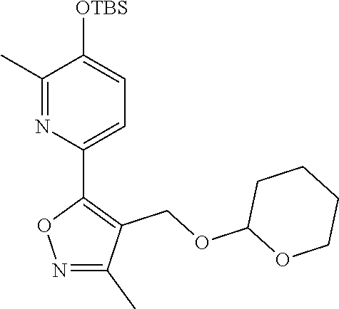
C1(C)=NC(C2=C(COC3OCCCC3)C(C)=NO2)=CC=C1[OTBS]
